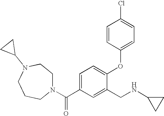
C1=C(C(N2CCN(C3CC3)CCC2)=O)C=C(CNC2CC2)C(OC2=CC=C(Cl)C=C2)=C1
